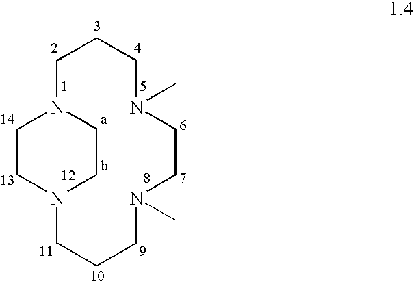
C1CN2CCCN(C)CCN(C)CCCN1CC2
